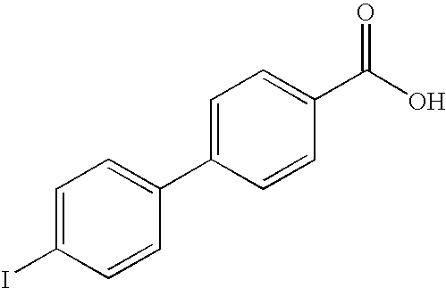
C1=C(I)C=CC(C2=CC=C(C(O)=O)C=C2)=C1
